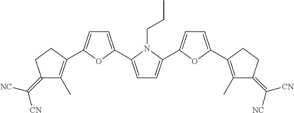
C1=C(C2=CC=C(C3=C(C)C(=C([NC])[CN])CC3)O2)N(CCC)C(C2=CC=C(C3=C(C)C(=C([NC])[CN])CC3)O2)=C1
